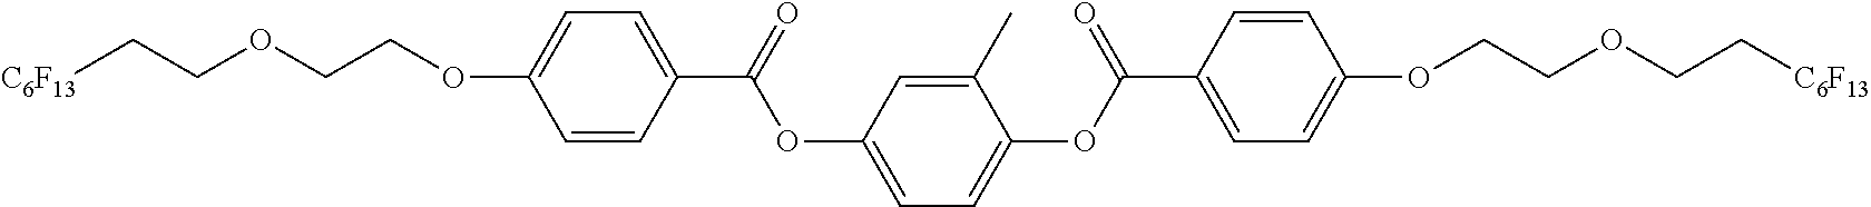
O(C1=CC=C(C(=O)OC2=CC=C(OC(C3=CC=C(OCCOCC[C6F13])C=C3)=O)C(C)=C2)C=C1)CCOCC[C6F13]
